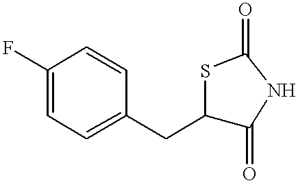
C1(F)=CC=C(CC2C(=O)NC(=O)S2)C=C1
